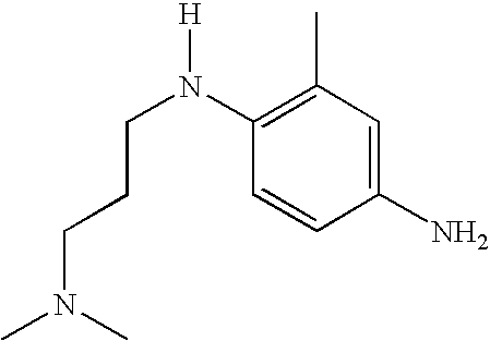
CN(CCCN([H])C1=C(C)C=C(N)C=C1)C
